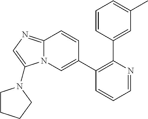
C1(C2=CN3C(=NC=C3N3CCCC3)C=C2)=C(C2=CC(C)=CC=C2)N=CC=C1
